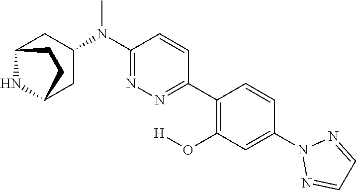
N1(C2=CC(O[H])=C(C3=NN=C(N(C)C4CC5NC(C4)CC5)C=C3)C=C2)N=CC=N1
